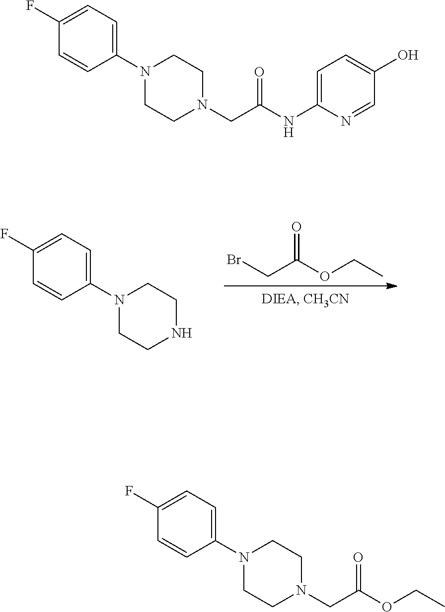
N1CCN(C2=CC=C(F)C=C2)CC1.O(C(CBr)=O)CC.N(C(CN1CCN(C2=CC=C(F)C=C2)CC1)=O)C1=CC=C(O)C=N1.O(C(CN1CCN(C2=CC=C(F)C=C2)CC1)=O)CC
